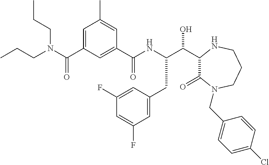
C(C1C(=O)N(CC2=CC=C(Cl)C=C2)CCCN1)(O)C(NC(C1=CC(C(N(CCC)CCC)=O)=CC(C)=C1)=O)CC1=CC(F)=CC(F)=C1
